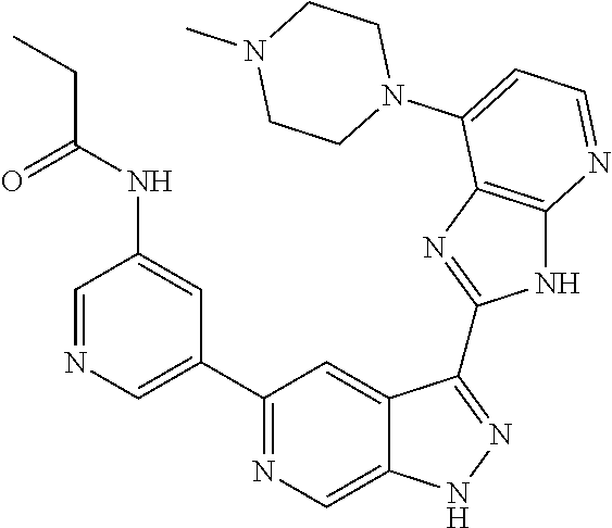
C1=NC=C(C2=NC=C3C(=C2)C(C2=NC4=C(N2)N=CC=C4N2CCN(C)CC2)=NN3)C=C1NC(=O)CC
